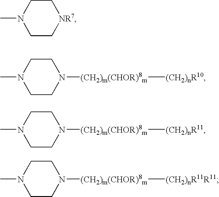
CN1CC[NR7]CC1.CN1CCN([(CH2)m(CHOR)8m][(CH2)nR10])CC1.CN1CCN([(CH2)m(CHOR)8m][(CH2)nR11])CC1.CN1CCN([(CH2)m(CHOR)8m][(CH2)nR11R11])CC1
